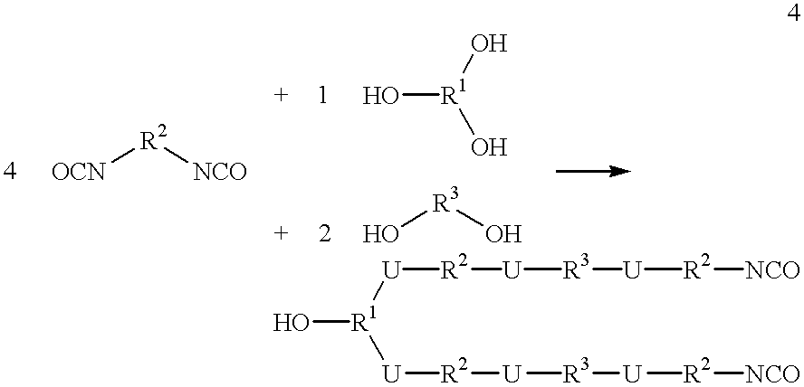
[OCN][R2][NCO].O[R1](O)O.O[R3]O.O[R1]([U][R2][U][R3][U][R2][NCO])[U][R2][U][R3][U][R2][NCO]
